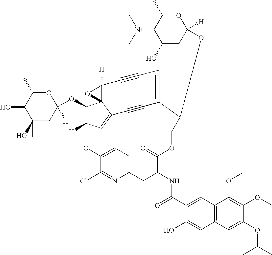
C1(O)C(O)(C)CC(OC2C3([H])C=C4C25C([H])(O5)C#CC=C(C#C4)C(OC2([H])CC(O)C(N(C)C)C(C)O2)COC(=O)C(NC(C2=CC4=C(C=C2O)C=C(OC(C)C)C(OC)=C4OC)=O)CC2=CC=C(O3)C(Cl)=N2)([H])OC1C
